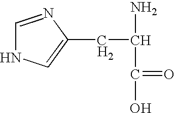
C1=NC(CC(N)C(=O)O)=CN1.[H2]
